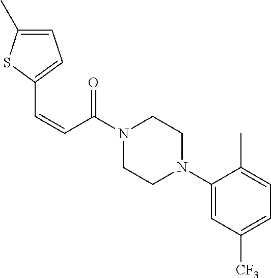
N1(C(C=CC2=CC=C(C)S2)=O)CCN(C2=CC([CF3])=CC=C2C)CC1
